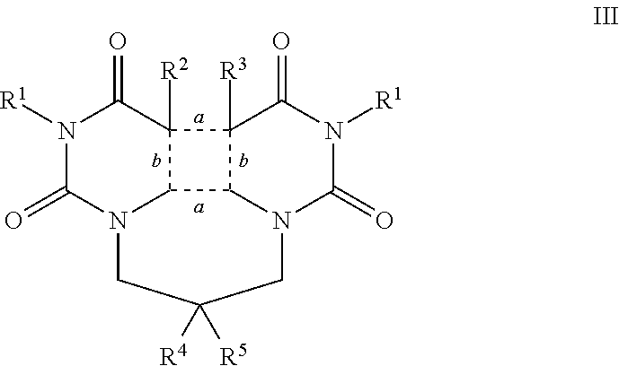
N1([R1])C(=O)N2C3C([R2])(C1=O)C1([R3])C3N(C(=O)N([R1])C1=O)CC([R4])([R5])C2
